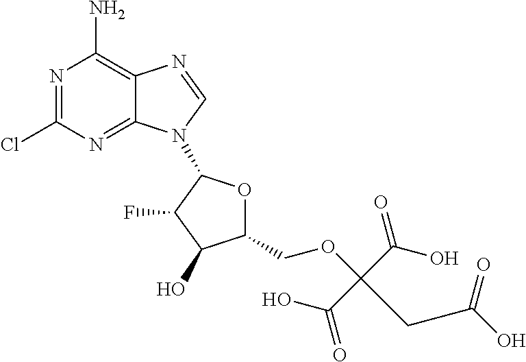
N1=C(Cl)N=C2C(=C1N)N=CN2C1OC(COC(C(O)=O)(C(=O)O)CC(O)=O)C(O)C1F
